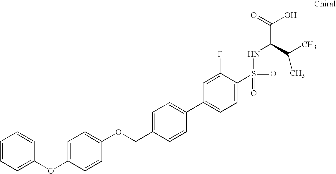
C1=CC=C(OC2=CC=C(OCC3=CC=C(C4=CC=C(S(NC(C(C)C)C(=O)O)(=O)=O)C(F)=C4)C=C3)C=C2)C=C1
